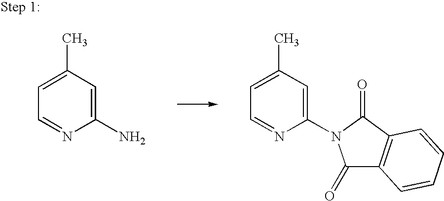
C1(N)=CC(C)=CC=N1.C1(N2C(=O)C3=C(C2=O)C=CC=C3)=CC(C)=CC=N1
